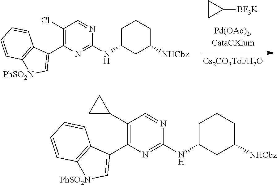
C1CC1[BF3K].C1(NC2CC([NHCbz])CCC2)=NC(C2=C[PhSO2N]C3=C2C=CC=C3)=C(Cl)C=N1.C1(NC2CC([NHCbz])CCC2)=NC(C2=C[PhSO2N]C3=C2C=CC=C3)=C(C2CC2)C=N1
